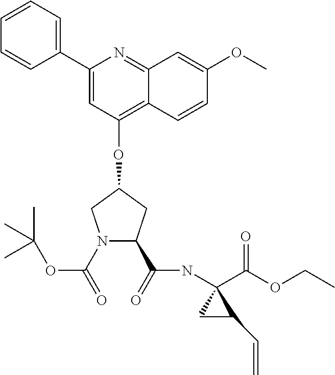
C1=CC=C(C2=CC(OC3CN(C(=O)OC(C)(C)C)C(C(=O)NC4(C(OCC)=O)CC4C=C)C3)=C3C(=N2)C=C(OC)C=C3)C=C1
